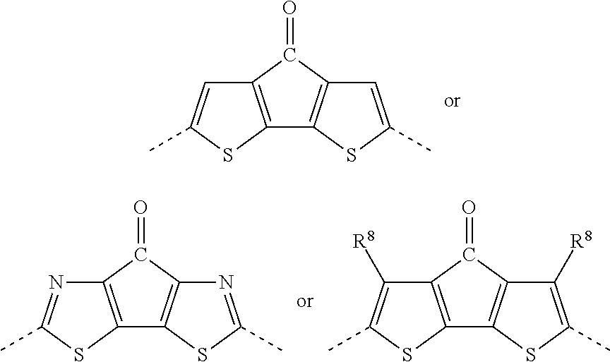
C12=C(SC(C)=C1)C1=C(C2=O)C=C(C)S1.C12=C(SC(C)=N1)C1=C(C2=O)N=C(C)S1.C12=C(SC(C)=C1[R8])C1=C(C2=O)C([R8])=C(C)S1
